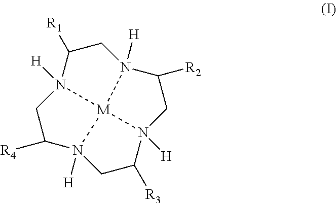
C1C([R1])N2([H])CC([R4])N3([H])CC([R3])N4([H])CC([R2])N1([H])[M]324
